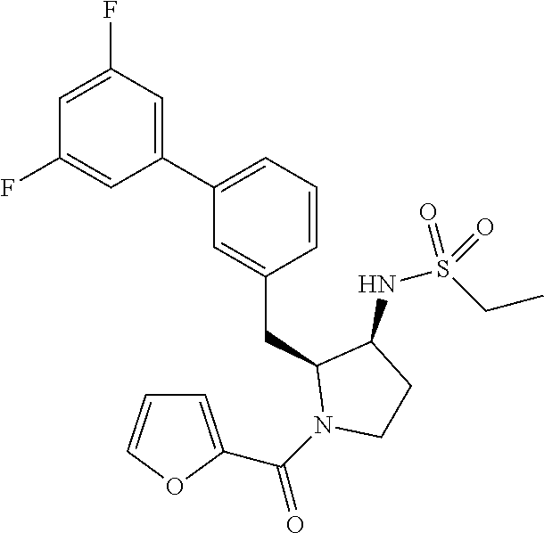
C1(C2=CC=CC(CC3N(C(=O)C4=CC=CO4)CCC3NS(CC)(=O)=O)=C2)=CC(F)=CC(F)=C1
